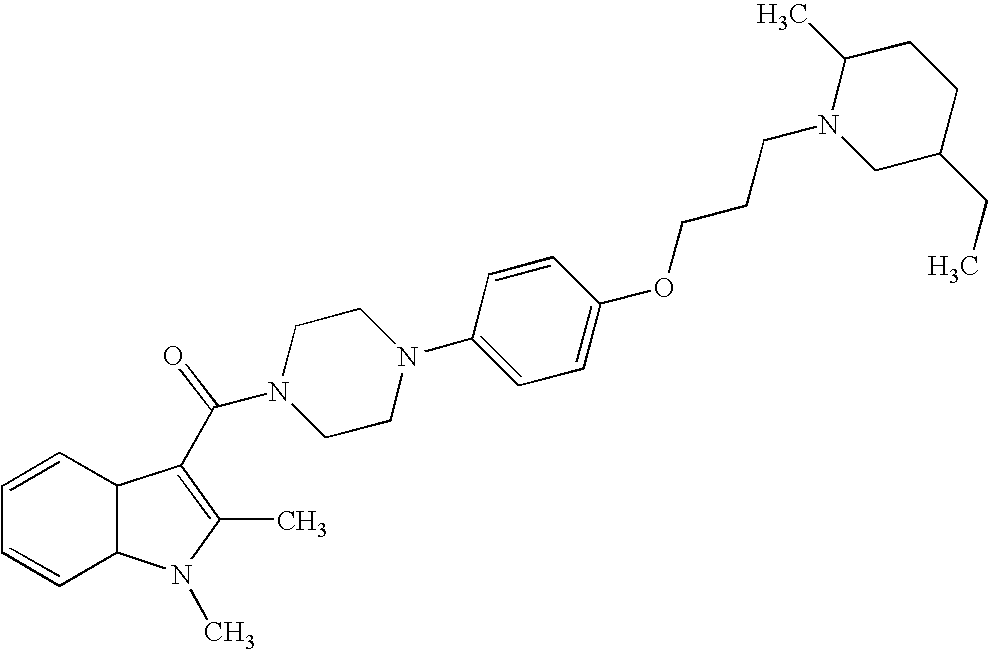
C1=CC2C(C=C1)C(C(N1CCN(C3=CC=C(OCCCN4CC(CC)CCC4C)C=C3)CC1)=O)=C(C)N2C
